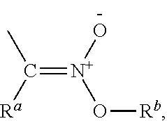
CC([Ra])=[N+](O)O[Rb]
